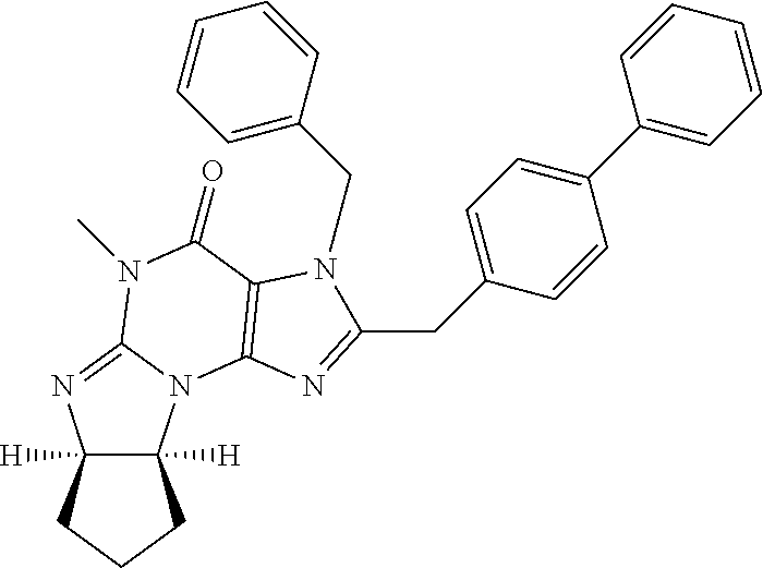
C12([H])C([H])(N3C(=N1)N(C)C(=O)C1=C3N=C(CC3=CC=C(C4=CC=CC=C4)C=C3)N1CC1=CC=CC=C1)CCC2
